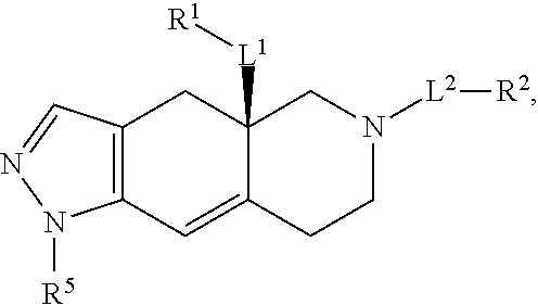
C12=C(C=NN1[R5])CC1([L1][R1])C(=C2)CCN([L2][R2])C1
